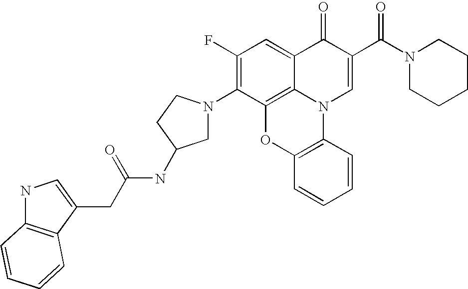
C1(F)=C(N2CC(NC(=O)CC3=CNC4=C3C=CC=C4)CC2)C2=C3C(=C1)C(=O)C(C(N1CCCCC1)=O)=CN3C1=C(O2)C=CC=C1
